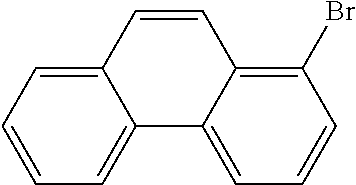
C12=CC=CC(Br)=C1C=CC1=CC=CC=C21
